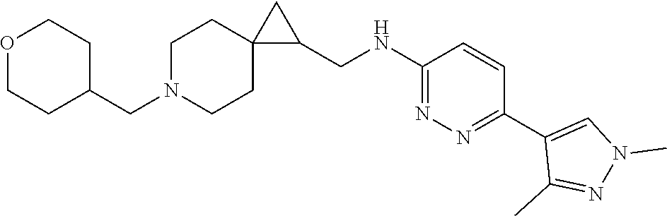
C1N(CC2CCOCC2)CCC2(C1)C(CNC1=NN=C(C3=CN(C)N=C3C)C=C1)C2
